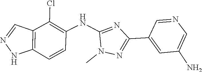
C1=NC=C(N)C=C1C1=NN(C)C(NC2=C(Cl)C3=C(NN=C3)C=C2)=N1
